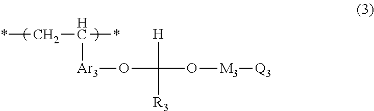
*CC(*)[Ar3]OC([R3])([H])O[M3][Q3]
